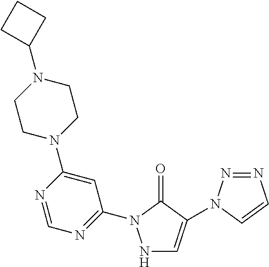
C1CN(C2=CC(N3NC=C(N4N=NC=C4)C3=O)=NC=N2)CCN1C1CCC1
